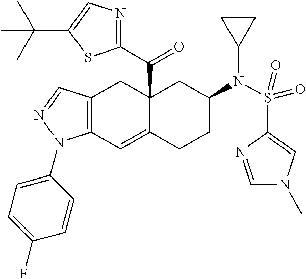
C12(C(C3=NC=C(C(C)(C)C)S3)=O)C(=CC3=C(C1)C=NN3C1=CC=C(F)C=C1)CCC(N(S(C1=CN(C)C=N1)(=O)=O)C1CC1)C2
